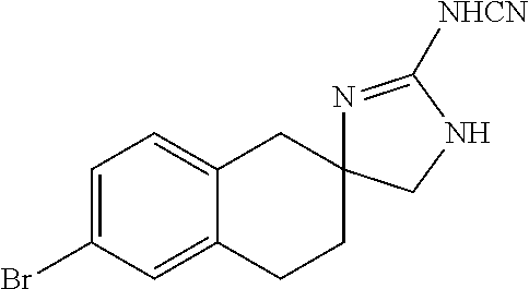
C1=C(Br)C=C2C(=C1)CC1(CC2)N=C([NHCN])NC1
